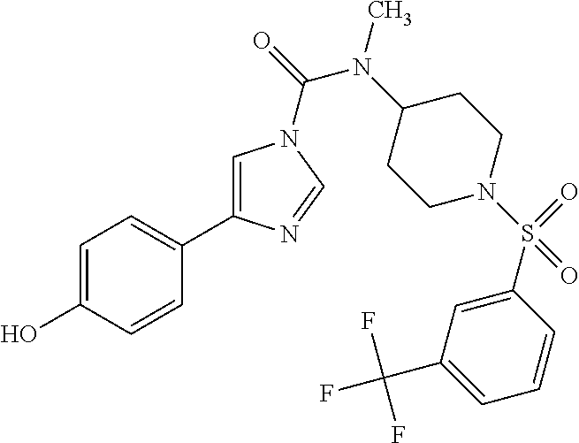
C1=C(O)C=CC(C2=CN(C(=O)N(C3CCN(S(C4=CC(C(F)(F)F)=CC=C4)(=O)=O)CC3)C)C=N2)=C1
